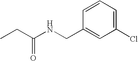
C1(CNC(CC)=O)=CC(Cl)=CC=C1
